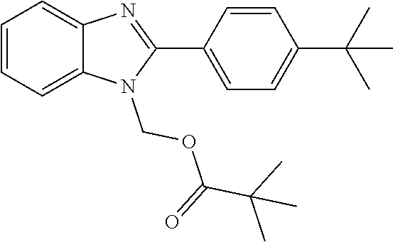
C1(C2=CC=C(C(C)(C)C)C=C2)=NC2=CC=CC=C2N1COC(C(C)(C)C)=O
